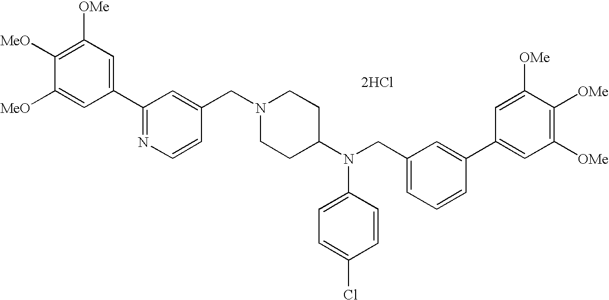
C1=C([MeO])C([MeO])=C([OMe])C=C1C1=NC=CC(CN2CCC(N(CC3=CC=CC(C4=CC([OMe])=C([OMe])C([OMe])=C4)=C3)C3=CC=C(Cl)C=C3)CC2)=C1.[2HCl]
